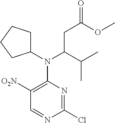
C1=NC(Cl)=NC(N(C2CCCC2)C(C(C)C)CC(=O)OC)=C1[O2N]
